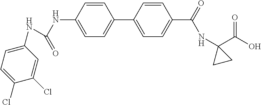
N(C1=CC=C(C2=CC=C(C(=O)NC3(C(O)=O)CC3)C=C2)C=C1)C(=O)NC1=CC=C(Cl)C(Cl)=C1
